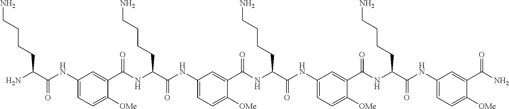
NC(C(NC1=CC=C([OMe])C(C(NC(C(NC2=CC=C([OMe])C(C(=O)NC(CCCCN)C(NC3=CC=C([OMe])C(C(NC(C(=O)NC4=CC=C([OMe])C(C(N)=O)=C4)CCCCN)=O)=C3)=O)=C2)=O)CCCCN)=O)=C1)=O)CCCCN
